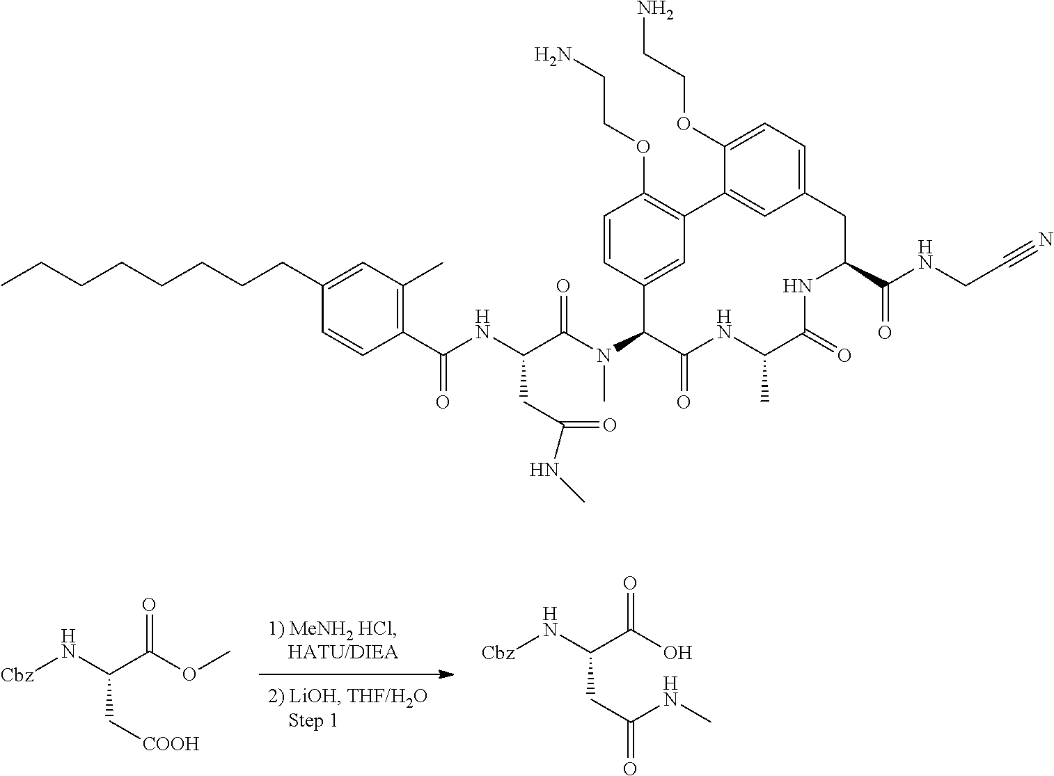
[Cbz]NC(C(OC)=O)C[COOH].[Cbz]NC(C(O)=O)CC(=O)NC.C1(C(NC(C(N(C2C(=O)NC(C)C(=O)NC(C(NCC#N)=O)CC3=CC=C(OCCN)C(=C3)C3=C(OCCN)C=CC2=C3)C)=O)CC(NC)=O)=O)=C(C)C=C(CCCCCCCC)C=C1
